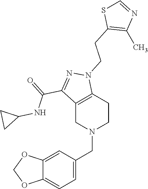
C12=C(CCN(CC3=CC=C4C(=C3)OCO4)C1)N(CCC1=C(C)N=CS1)N=C2C(NC1CC1)=O
